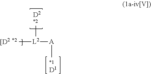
[D1].[A](C)[L2](C)C.[D2]
